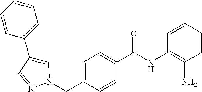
C1(C2=CC=CC=C2)=CN(CC2=CC=C(C(NC3=C(N)C=CC=C3)=O)C=C2)N=C1
